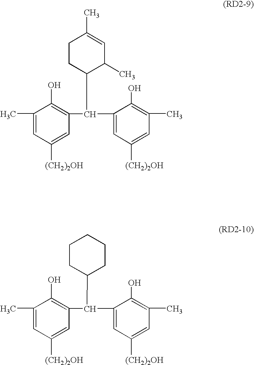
C1(O)=C(C(C2=CC([(CH2)2OH])=CC(C)=C2O)C2C(C)C=C(C)CC2)C=C([(CH2)2OH])C=C1C.C1(O)=C(C(C2=CC([(CH2)2OH])=CC(C)=C2O)C2CCCCC2)C=C([(CH2)2OH])C=C1C
